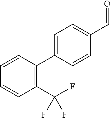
C1(C(F)(F)F)=C(C2=CC=C(C=O)C=C2)C=CC=C1
